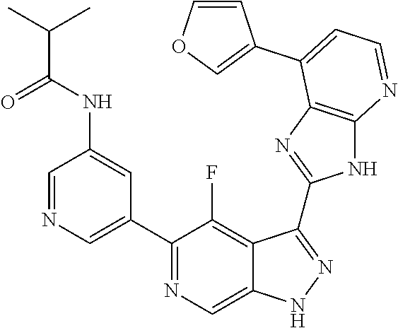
C1=NC=C(C2=NC=C3C(=C2F)C(C2=NC4=C(N2)N=CC=C4C2=COC=C2)=NN3)C=C1NC(=O)C(C)C
